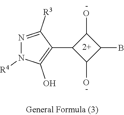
N1=C([R3])C(C2C(O)C(B)C2O)=C(O)N1[R4]
